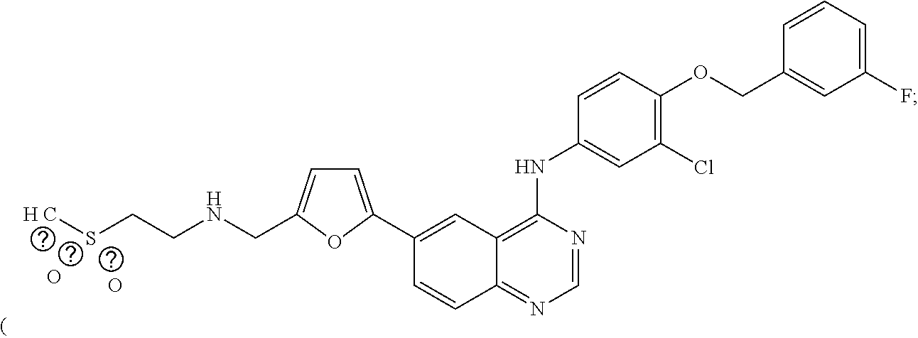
O.O.S(CCNCC1=CC=C(C2=CC3=C(NC4=CC(Cl)=C(OCC5=CC(F)=CC=C5)C=C4)N=CN=C3C=C2)O1)[H C]
